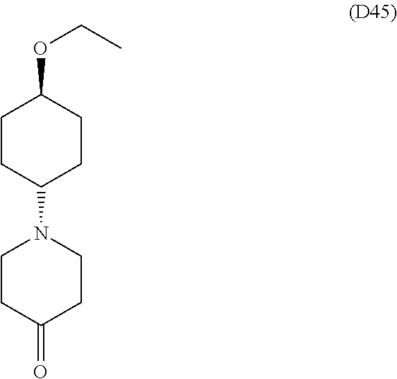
C1CC(N2CCC(=O)CC2)CCC1OCC
